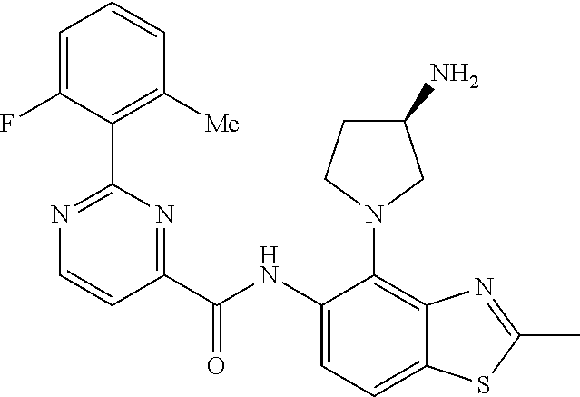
C1(NC(C2=NC(C3=C([Me])C=CC=C3F)=NC=C2)=O)=CC=C2C(=C1N1CCC(N)C1)N=C(C)S2
